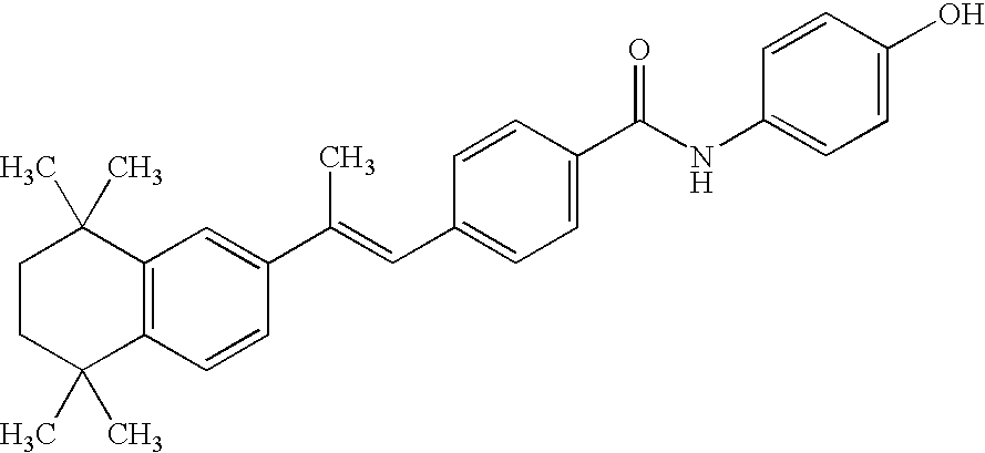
C1CC(C)(C)C2=C(C1(C)C)C=C(C(=CC1=CC=C(C(=O)NC3=CC=C(O)C=C3)C=C1)C)C=C2
